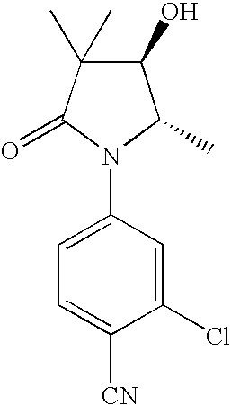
C1(O)C(C)(C)C(=O)N(C2=CC=C([CN])C(Cl)=C2)C1C
